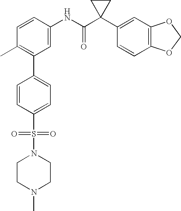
C1=CC(NC(C2(C3=CC4=C(C=C3)OCO4)CC2)=O)=CC(C2=CC=C(S(=O)(=O)N3CCN(C)CC3)C=C2)=C1C
